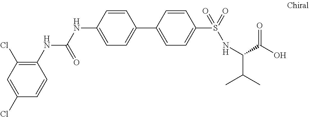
N(C(NC1=CC=C(C2=CC=C(S(=O)(=O)NC(C(C)C)C(O)=O)C=C2)C=C1)=O)C1=C(Cl)C=C(Cl)C=C1
